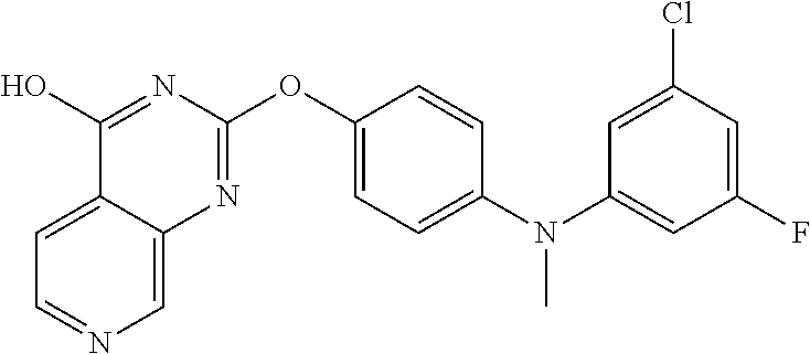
C1=C2C(=CN=C1)N=C(OC1=CC=C(N(C3=CC(F)=CC(Cl)=C3)C)C=C1)N=C2O
